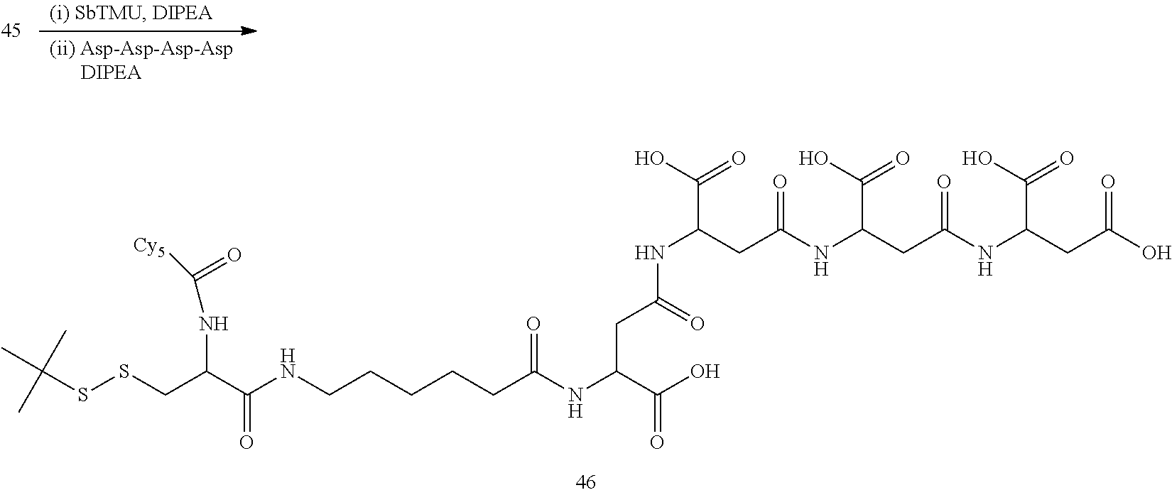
N(C(C(O)=O)CC(=O)NC(CC(NC(CC(NC(CC(O)=O)C(O)=O)=O)C(O)=O)=O)C(O)=O)C(=O)CCCCCNC(C(CSSC(C)(C)C)NC([Cy5])=O)=O
